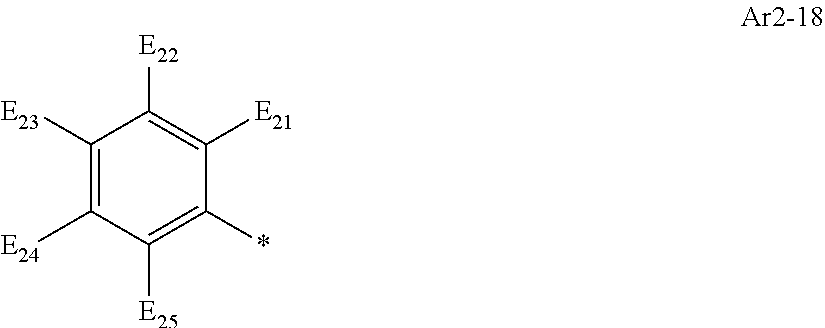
C1([E23])=C([E24])C([E25])=C(*)C([E21])=C1[E22]
